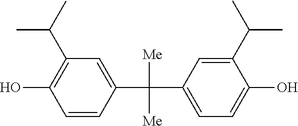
C1=CC(C(C2=CC=C(O)C(C(C)C)=C2)([Me])[Me])=CC(C(C)C)=C1O
